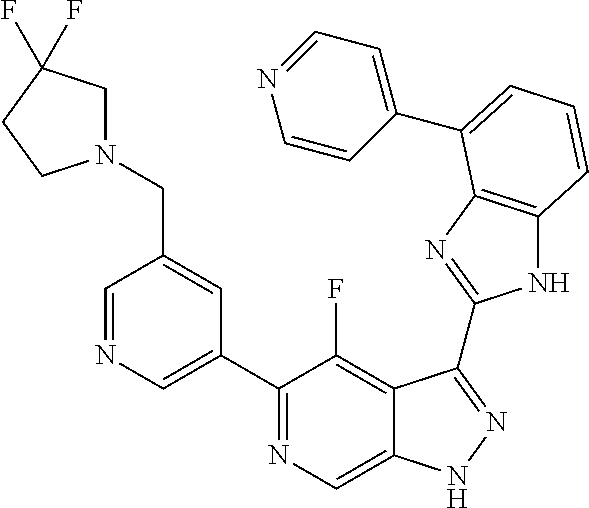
C1=NC=C(C2=NC=C3C(=C2F)C(C2=NC4=C(N2)C=CC=C4C2=CC=NC=C2)=NN3)C=C1CN1CC(F)(F)CC1
